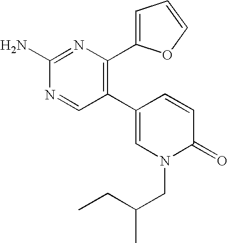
C1(N)=NC(C2=CC=CO2)=C(C2=CN(CC(CC)C)C(=O)C=C2)C=N1
